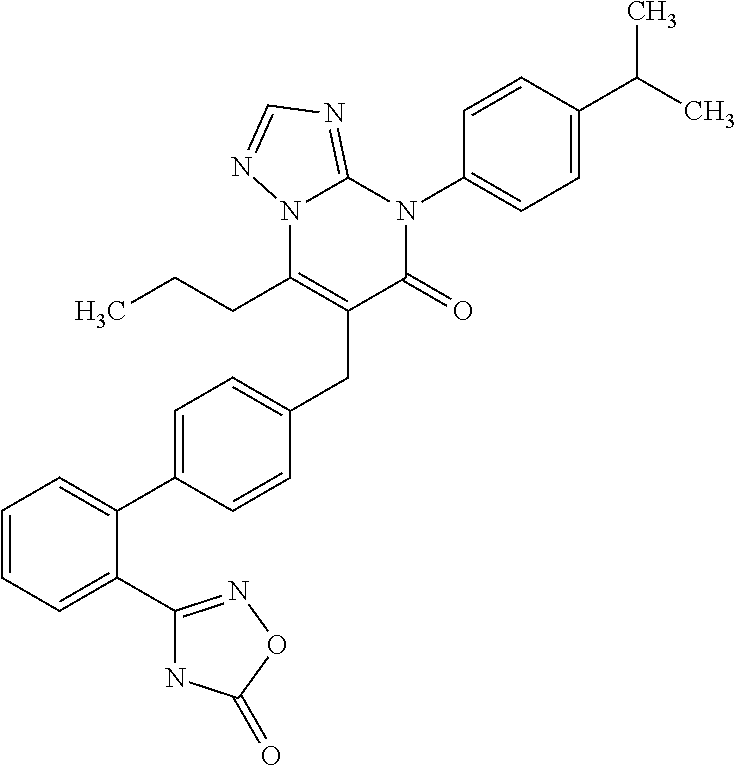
C1=CC=C(C2=NOC(=O)N2)C(C2=CC=C(CC3=C(CCC)N4C(=NC=N4)N(C4=CC=C(C(C)C)C=C4)C3=O)C=C2)=C1
